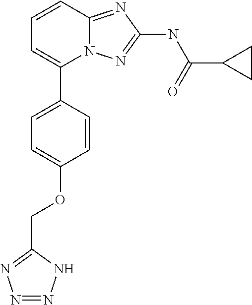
C1=CC2=NC(NC(C3CC3)=O)=NN2C(C2=CC=C(OCC3=NN=NN3)C=C2)=C1
